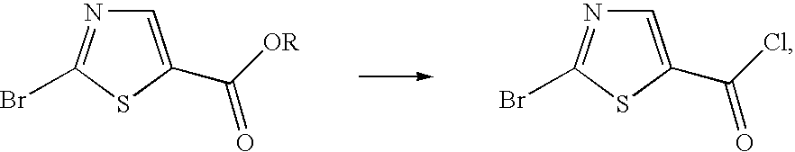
C1=C(C([OR])=O)SC(Br)=N1.C1=C(C(Cl)=O)SC(Br)=N1
